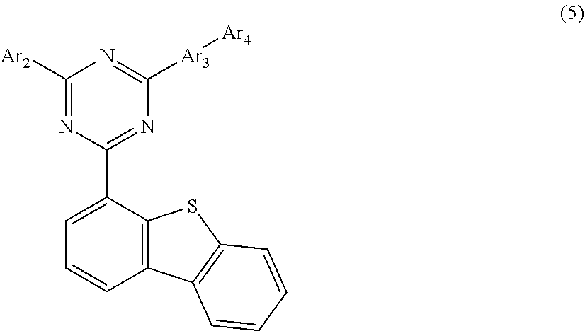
C12=C(C(C3=NC([Ar3][Ar4])=NC([Ar2])=N3)=CC=C1)SC1=C2C=CC=C1
